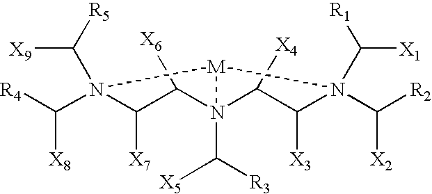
[R4]C(N1(C([R5])[X9])C([X7])C([X6])N2(C([R3])[X5])C([X4])C([X3])N(C([R2])[X2])(C([R1])[X1])[M]12)[X8]
